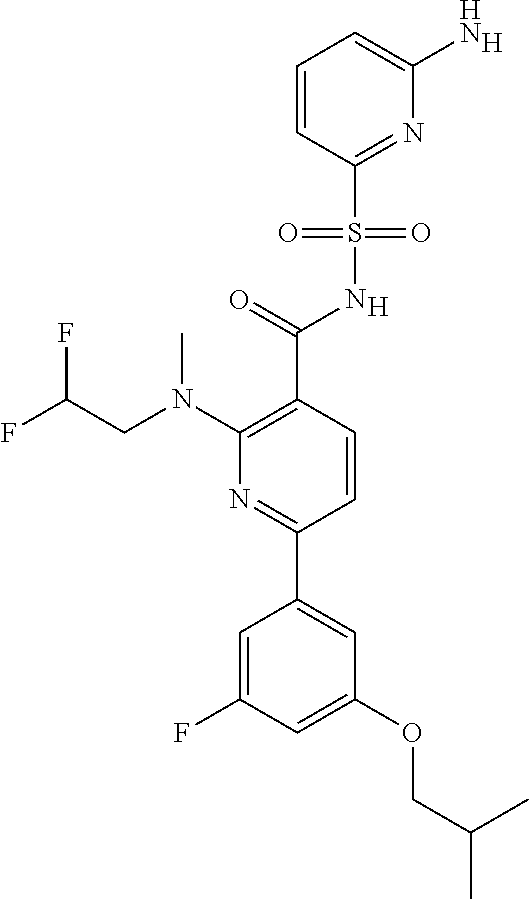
[H].C1(C(=O)NS(C2=NC(N)=CC=C2)(=O)=O)=C(N(C)CC(F)F)N=C(C2=CC(OCC(C)C)=CC(F)=C2)C=C1.[H]
